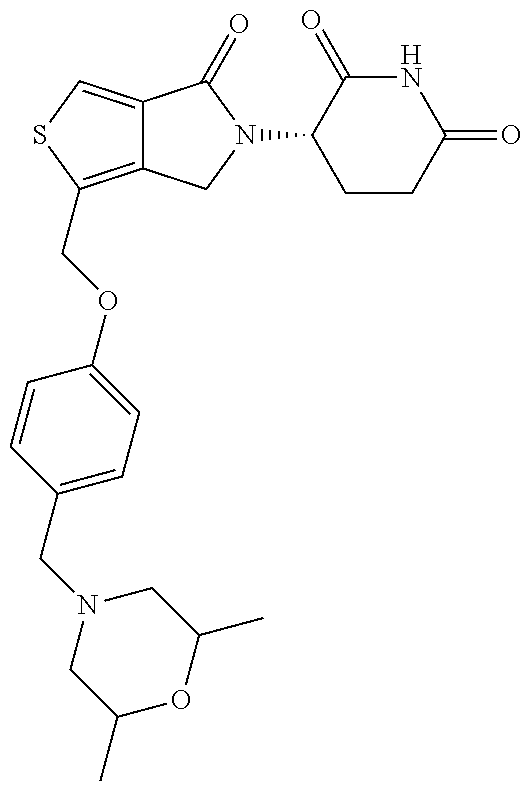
C12=C(COC3=CC=C(CN4CC(C)OC(C)C4)C=C3)SC=C1C(=O)N(C1CCC(=O)NC1=O)C2
